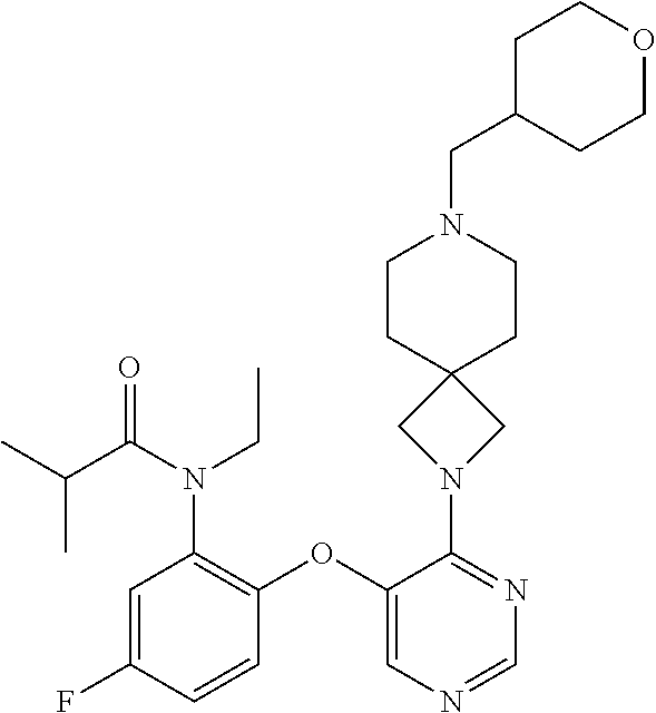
C1=C(F)C=CC(OC2=CN=CN=C2N2CC3(C2)CCN(CC2CCOCC2)CC3)=C1N(CC)C(=O)C(C)C
